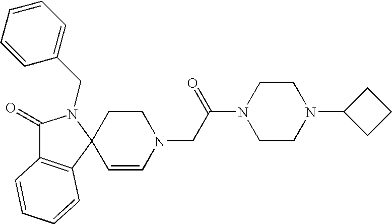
C1=CN(CC(N2CCN(C3CCC3)CC2)=O)CCC12C1=C(C(=O)N2CC2=CC=CC=C2)C=CC=C1
